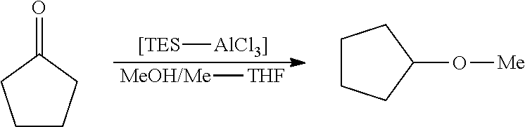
[MeOH/Me][THF].[[TES][AlCl3]].C1(=O)CCCC1.C1CCC(O[Me])C1
